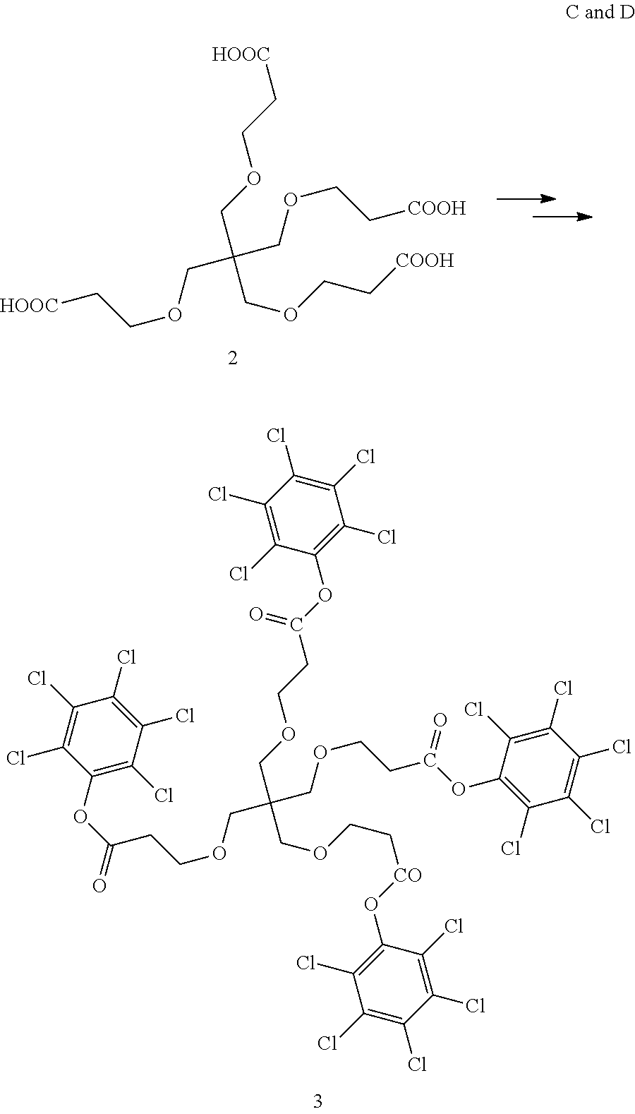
C(C(COCC[HOOC])(COCC[COOH])COCC[COOH])OCC[HOOC].C(C(COCCC(OC1=C(Cl)C(Cl)=C(Cl)C(Cl)=C1Cl)=O)(COCCC(OC1=C(Cl)C(Cl)=C(Cl)C(Cl)=C1Cl)=O)COCC[CO]OC1=C(Cl)C(Cl)=C(Cl)C(Cl)=C1Cl)OCCC(OC1=C(Cl)C(Cl)=C(Cl)C(Cl)=C1Cl)=O
